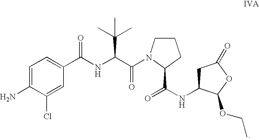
O=C(NC1CC(=O)OC1OCC)C1N(C(C(NC(=O)C2=CC=C(N)C(Cl)=C2)C(C)(C)C)=O)CCC1
